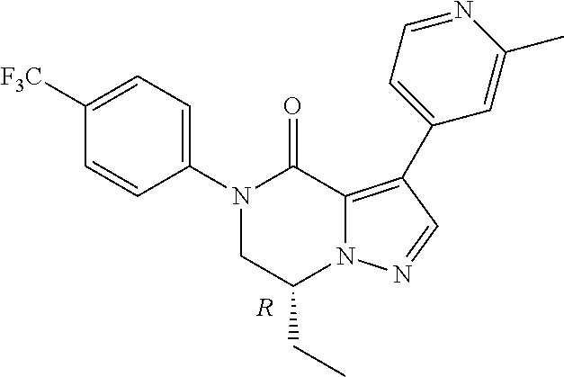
N1(C2=CC=C([F3C])C=C2)CC(CC)N2C(=C(C3=CC=NC(C)=C3)C=N2)C1=O.[R]
